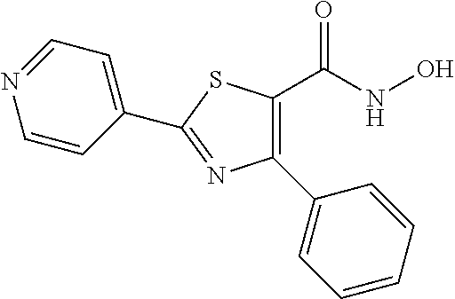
C1(C2=NC(C3=CC=CC=C3)=C(C(NO)=O)S2)=CC=NC=C1
